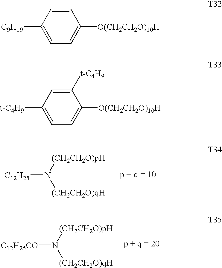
[(CH2CH2O)pH]N([(CH2CH2O)qH])[C12H25].[(CH2CH2O)pH]N([(CH2CH2O)qH])[C12H25CO].C1([C9H19])=CC=C([O(CH2CH2O)10H])C=C1.C1([t-C4H9])=CC=C([O(CH2CH2O)10H])C([t-C4H9])=C1
